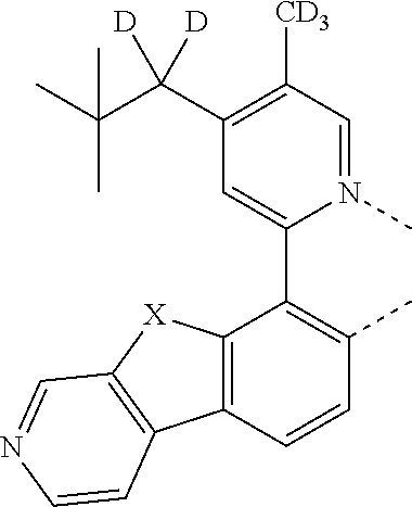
C12=C(C=CC(C)=C1C1=CC(C(C(C)(C)C)([D])[D])=C([CD3])C=N1C)C1=C([X]2)C=NC=C1
